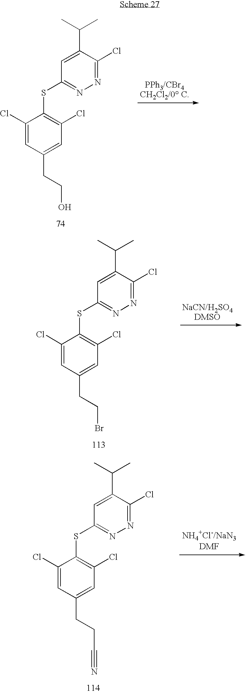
C1(Cl)=CC(CCO)=CC(Cl)=C1SC1=NN=C(Cl)C(C(C)C)=C1.C1(Cl)=CC(CCBr)=CC(Cl)=C1SC1=NN=C(Cl)C(C(C)C)=C1.C1(Cl)=CC(CCC#N)=CC(Cl)=C1SC1=NN=C(Cl)C(C(C)C)=C1
